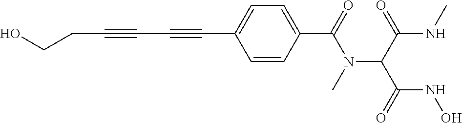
C(C#CC#CC1=CC=C(C(=O)N(C(C(NC)=O)C(=O)NO)C)C=C1)CO
